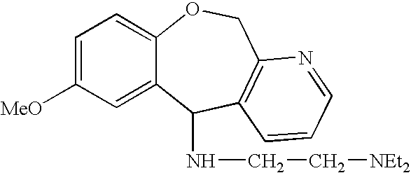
C1=C([MeO])C=C2C(=C1)OCC1=C(C2NCC[NEt2])C=CC=N1
